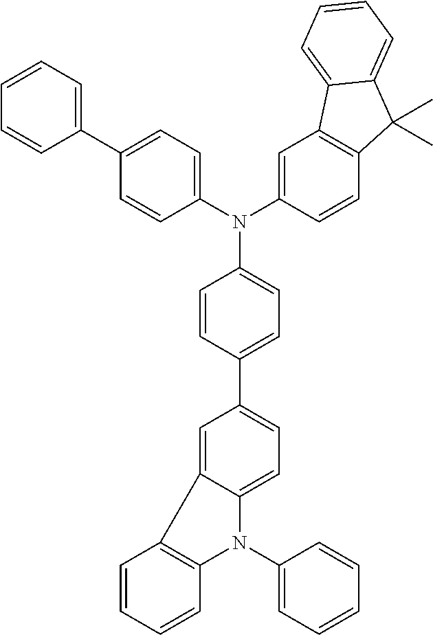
N(C1=CC=C(C2=CC=C3C(=C2)C2=C(N3C3=CC=CC=C3)C=CC=C2)C=C1)(C1=CC=C(C2=CC=CC=C2)C=C1)C1=CC2=C(C=C1)C(C)(C)C1=CC=CC=C21
